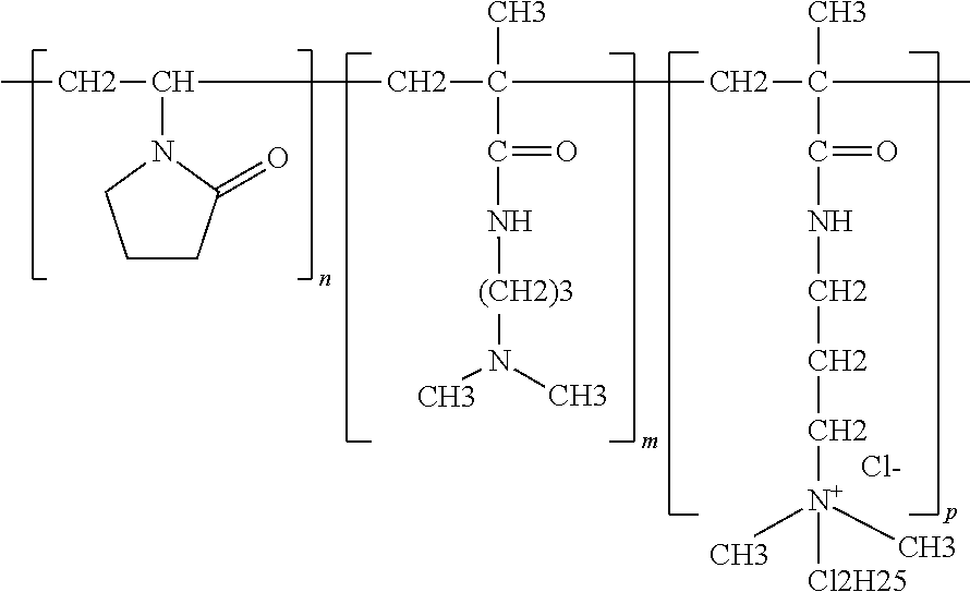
CCC(CC(CC(C)(C(NCCC[N+]([Cl2H25])(C)C)=O)C)(C)C(=O)N[(CH2)3]N(C)C)N1C(=O)CCC1.[Cl-]
